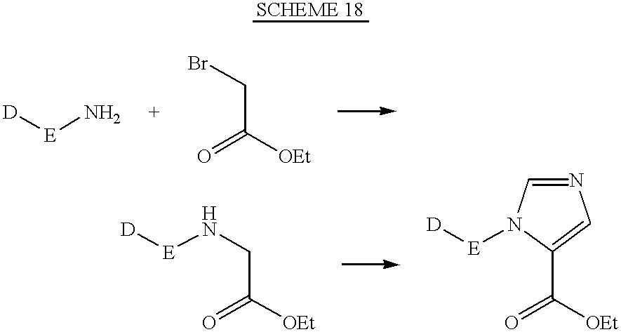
[D][E]N.C(C(=O)[OEt])Br.C(C(=O)[OEt])N[E][D].C(=O)([OEt])C1=CN=CN1[E][D]
